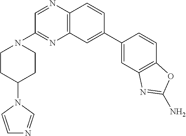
C12=C(C=CC(C3=CC4=C(C=C3)OC(N)=N4)=C1)N=CC(N1CCC(N3C=NC=C3)CC1)=N2
